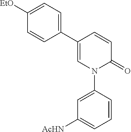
C1(C2=CC=C([EtO])C=C2)=CN(C2=CC([AcHN])=CC=C2)C(=O)C=C1
